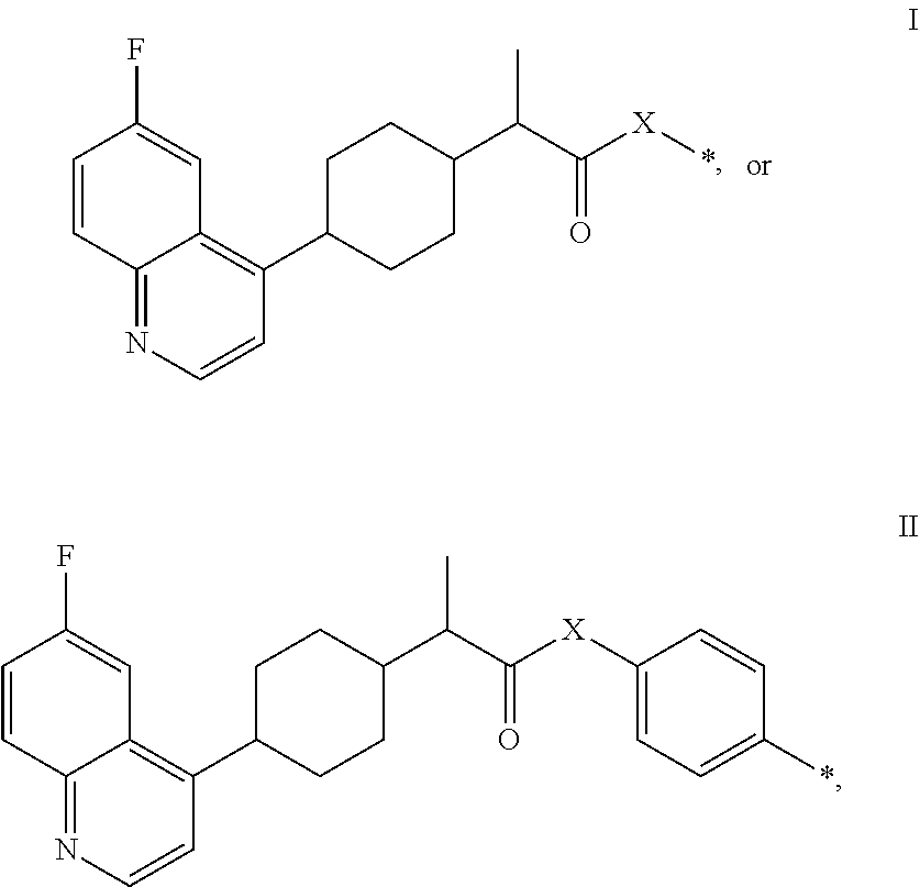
C1=CC2=NC=CC(C3CCC(C(C([X]*)=O)C)CC3)=C2C=C1F.C1=CC2=NC=CC(C3CCC(C(C([X]C4=CC=C(*)C=C4)=O)C)CC3)=C2C=C1F
